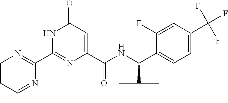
C1(C2=NC(C(NC(C3=CC=C(C(F)(F)F)C=C3F)C(C)(C)C)=O)=CC(=O)N2)=NC=CC=N1
